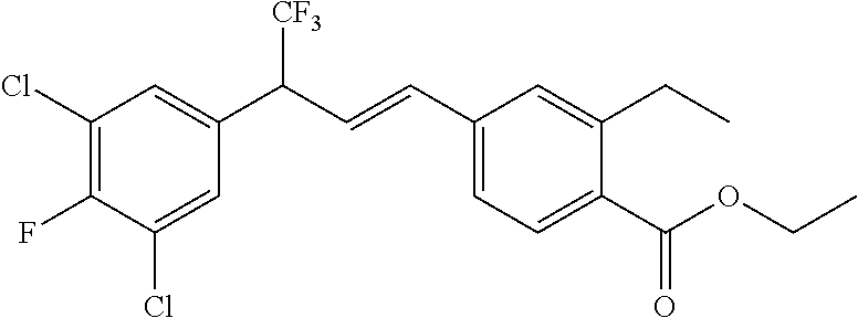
C1(Cl)=C(F)C(Cl)=CC(C(C=CC2=CC=C(C(OCC)=O)C(CC)=C2)[CF3])=C1
